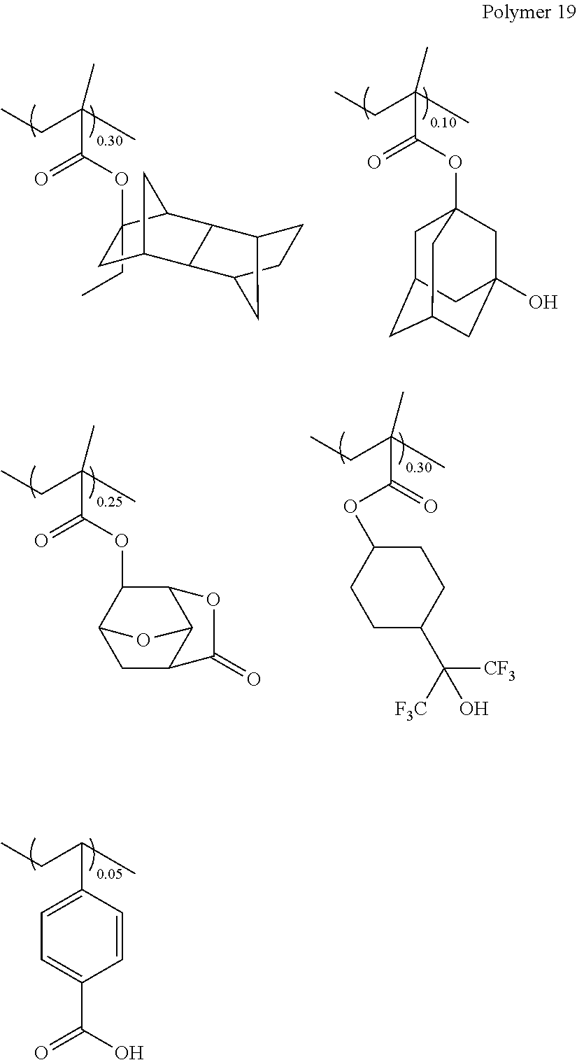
C1(CC)(OC(C(CC)(C)C)=O)CC2CC1C1C3CCC(C21)C3.CCC(C)(C)C(OC12CC3CC(CC(O)(C1)C3)C2)=O.CCC(C)(C)C(OC1C2CC3C(C1OC3=O)O2)=O.CCC(C)(C)C(=O)OC1CCC(C([F3C])([CF3])O)CC1.CCC(C)C1=CC=C(C(O)=O)C=C1
